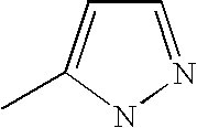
C1=NNC(C)=C1
